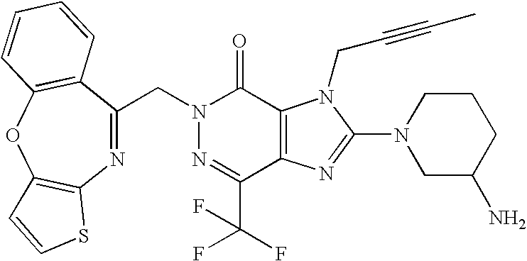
N1=C(C(F)(F)F)C2=C(C(=O)N1CC1=NC3=C(OC4=C1C=CC=C4)C=CS3)N(CC#CC)C(N1CC(N)CCC1)=N2
